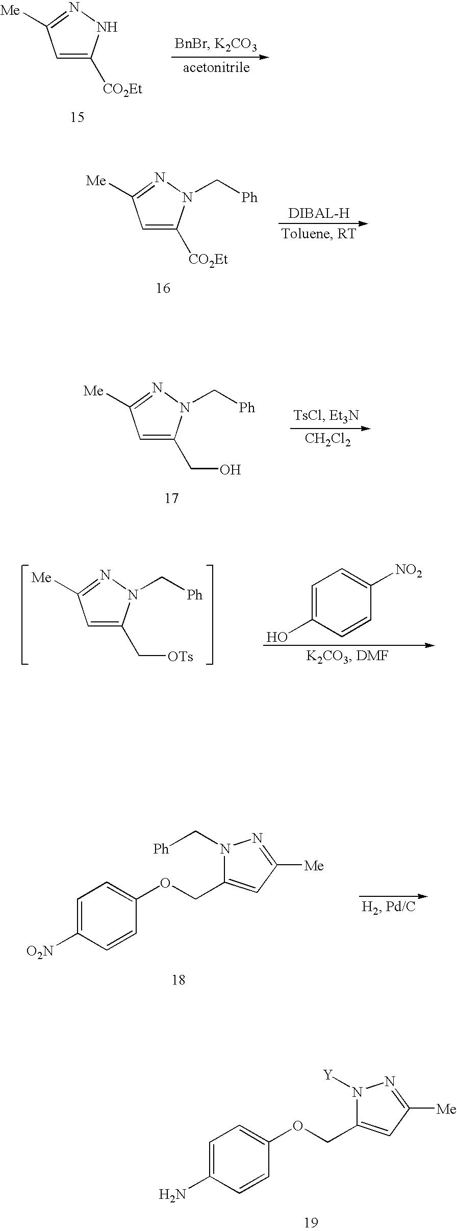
C1=C(N)C=CC(OCC2=CC([Me])=NN2[Y])=C1.C1=C([CO2Et])NN=C1[Me].C1=C([CO2Et])N(C[Ph])N=C1[Me].C1=C(CO)N(C[Ph])N=C1[Me].[CH2Cl2].C1=C([O2N])C=CC(OCC2=CC([Me])=NN2C[Ph])=C1.C1=C(C[OTs])N(C[Ph])N=C1[Me].C1=C(O)C=CC([NO2])=C1
